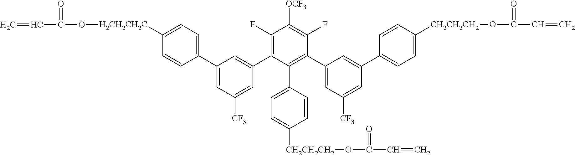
C1(F)=C(C2=CC(C3=CC=C([H2CH2CH2C]OC(=O)C=C)C=C3)=CC([CF3])=C2)C(C2=CC=C([CH2CH2CH2]OC(C=C)=O)C=C2)=C(C2=CC([CF3])=CC(C3=CC=C([CH2CH2CH2]OC(C=C)=O)C=C3)=C2)C(F)=C1[OCF3]
